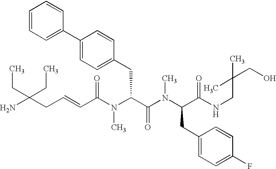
NC(CC=CC(N(C(C(N(C(CC1=CC=C(F)C=C1)C(NCC(CO)(C)C)=O)C)=O)CC1=CC=C(C2=CC=CC=C2)C=C1)C)=O)(CC)CC
